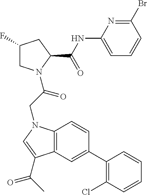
C1(F)CN(C(CN2C3=C(C=C(C4=C(Cl)C=CC=C4)C=C3)C(C(C)=O)=C2)=O)C(C(NC2=CC=CC(Br)=N2)=O)C1
